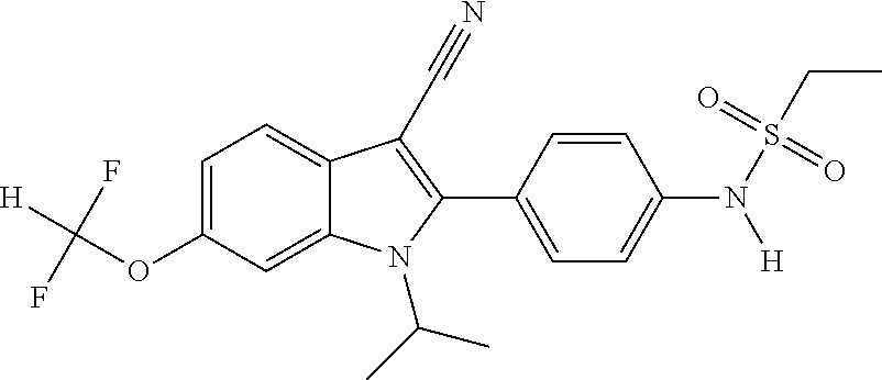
C1=C2C(=CC=C1OC([H])(F)F)C(C#N)=C(C1=CC=C(N(S(=O)(=O)CC)[H])C=C1)N2C(C)C
